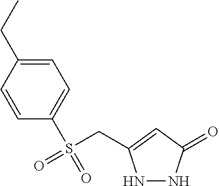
C1=C(CC)C=CC(S(CC2=CC(=O)NN2)(=O)=O)=C1
